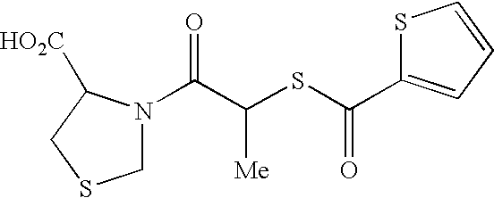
C(C(SC(C1=CC=CS1)=O)[Me])(=O)N1CSCC1[HO2C]
